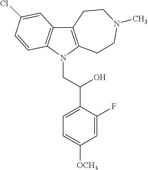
C12=C(N(CC(C3=CC=C([OCH3])C=C3F)O)C3=C1C=C(Cl)C=C3)CCN(C)CC2
